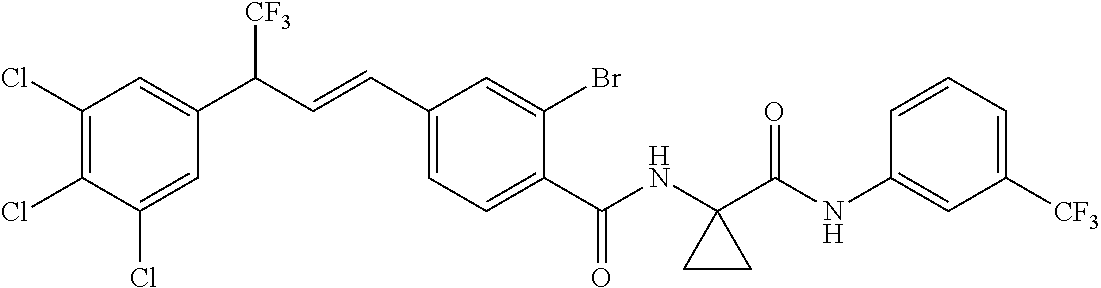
C1(Cl)=C(Cl)C(Cl)=CC(C(C=CC2=CC=C(C(NC3(C(NC4=CC([CF3])=CC=C4)=O)CC3)=O)C(Br)=C2)[CF3])=C1
